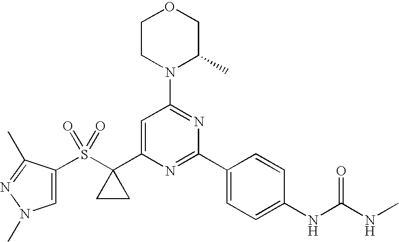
C1=C(S(C2(C3=CC(N4C(C)COCC4)=NC(C4=CC=C(NC(NC)=O)C=C4)=N3)CC2)(=O)=O)C(C)=NN1C
